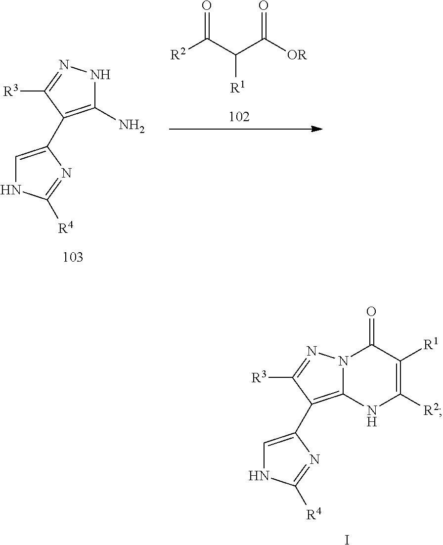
C1=C(C2=C(N)NN=C2[R3])N=C([R4])N1.[R2]C(C(C([OR])=O)[R1])=O.N12C(=C(C3=CNC([R4])=N3)C([R3])=N1)NC([R2])=C([R1])C2=O.I
